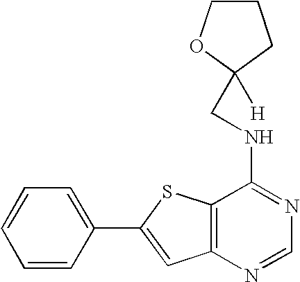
C1=C(C2=CC3=C(S2)C(NCC2([H])CCCO2)=NC=N3)C=CC=C1
